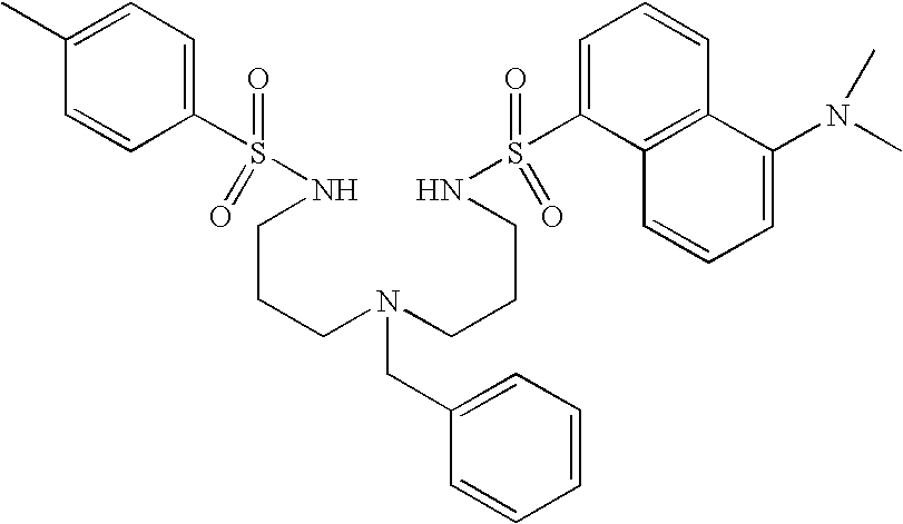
C1=C(C)C=CC(S(NCCCN(CCCNS(C2=CC=CC3=C2C=CC=C3N(C)C)(=O)=O)CC2=CC=CC=C2)(=O)=O)=C1
